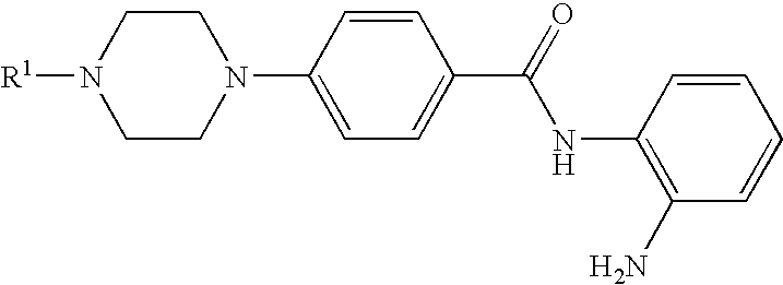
C1CN([R1])CCN1C1=CC=C(C(=O)NC2=C(N)C=CC=C2)C=C1
